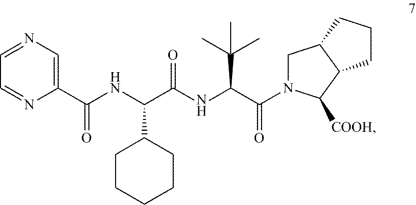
C1(C(NC(C(NC(C(N2CC3C(C2[COOH])CCC3)=O)C(C)(C)C)=O)C2CCCCC2)=O)=CN=CC=N1
